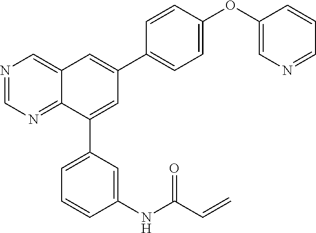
N1=CN=C2C(=C1)C=C(C1=CC=C(OC3=CN=CC=C3)C=C1)C=C2C1=CC=CC(NC(C=C)=O)=C1
